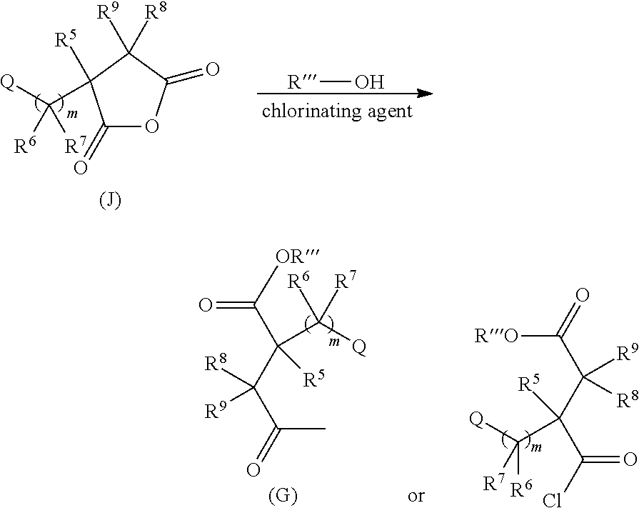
C1(=O)OC(=O)C([R9])([R8])C1([R5])C([Q])([R6])[R7].[R]O.CC(C([R9])(C(C([OR])=O)(C([Q])([R6])[R7])[R5])[R8])=O.[RO]C(C([R9])(C(C([Q])([R7])[R6])(C(=O)Cl)[R5])[R8])=O
